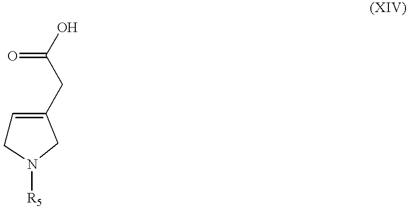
C1=C(CC(O)=O)CN([R5])C1
